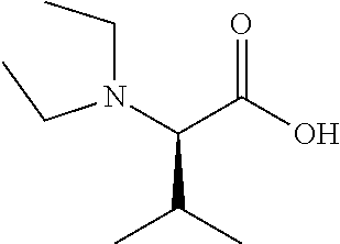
N(C(C(=O)O)C(C)C)(CC)CC
